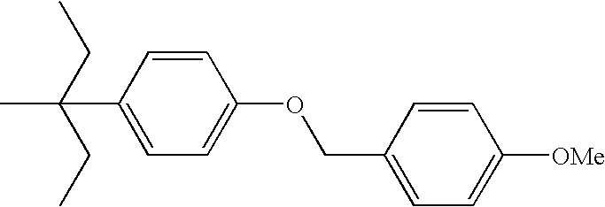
C1(C(C)(CC)CC)=CC=C(OCC2=CC=C([OMe])C=C2)C=C1
